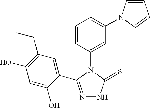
N1=C(C2=CC(CC)=C(O)C=C2O)N(C2=CC(N3C=CC=C3)=CC=C2)C(=S)N1
